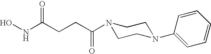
N(C(CCC(N1CCN(C2=CC=CC=C2)CC1)=O)=O)O
